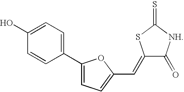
C1(C2=CC=C(C=C3C(=O)[NH]C(=S)S3)O2)=CC=C(O)C=C1
